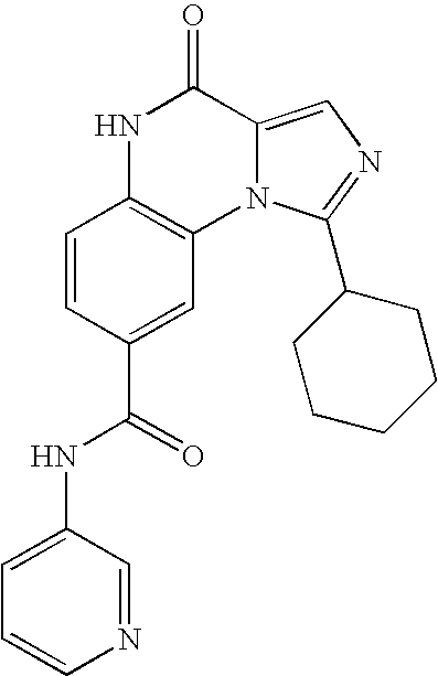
C1=CC(C(=O)NC2=CC=CN=C2)=CC2=C1NC(=O)C1=CN=C(C3CCCCC3)N21
